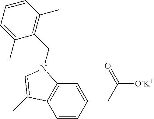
C1=CC(CC([O-K+])=O)=CC2=C1C(C)=CN2CC1=C(C)C=CC=C1C
